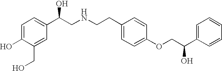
C1=C(O)C(CO)=CC(C(CNCCC2=CC=C(OCC(C3=CC=CC=C3)O)C=C2)O)=C1
